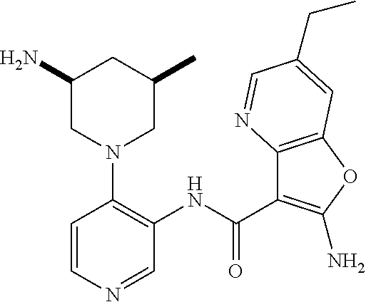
C1(N)CN(C2=C(NC(C3=C(N)OC4=C3N=CC(CC)=C4)=O)C=NC=C2)CC(C)C1
